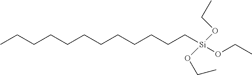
C([Si](OCC)(OCC)OCC)CCCCCCCCCCC
